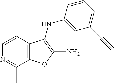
C12=C(C=CN=C1C)C(NC1=CC(C#C)=CC=C1)=C(N)O2
